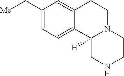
[Me]CC1=CC=C2C(=C1)CCN1C2([H])CNCC1
